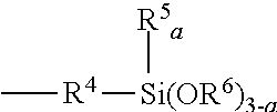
C[R4][Si(OR6)3-a][R5a]
